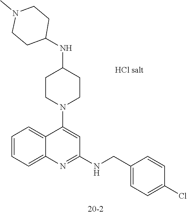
C1=CC=C2C(=C1)C(N1CCC(NC3CCN(C)CC3)CC1)=CC(NCC1=CC=C(Cl)C=C1)=N2
